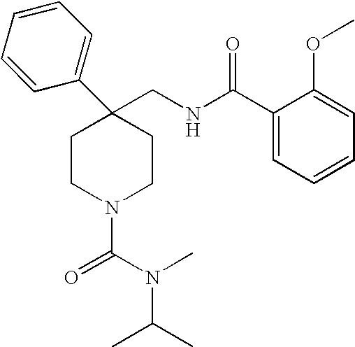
C1(C2(CNC(C3=CC=CC=C3OC)=O)CCN(C(N(C)C(C)C)=O)CC2)=CC=CC=C1
